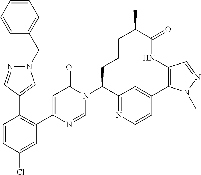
C1=CC(Cl)=CC(C2=CC(=O)N(C3C4=NC=CC(=C4)C4=C(NC(=O)C(C)CCC3)C=NN4C)C=N2)=C1C1=CN(CC2=CC=CC=C2)N=C1
